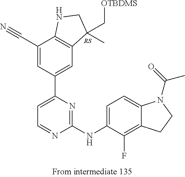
[RS].C1(C#N)=CC(C2=CC=NC(NC3=CC=C4C(=C3F)CCN4C(=O)C)=N2)=CC2=C1NCC2(C)C[OTBDMS]
